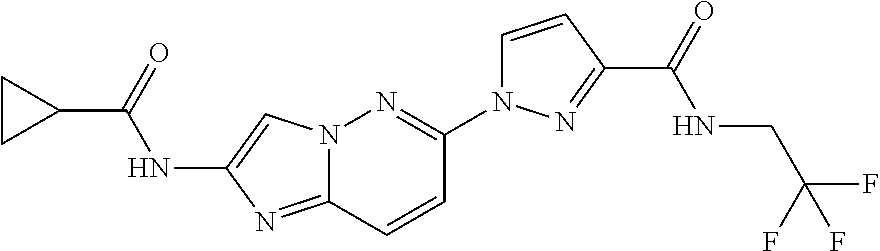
N12C(=NC(NC(C3CC3)=O)=C1)C=CC(N1C=CC(C(=O)NCC(F)(F)F)=N1)=N2
